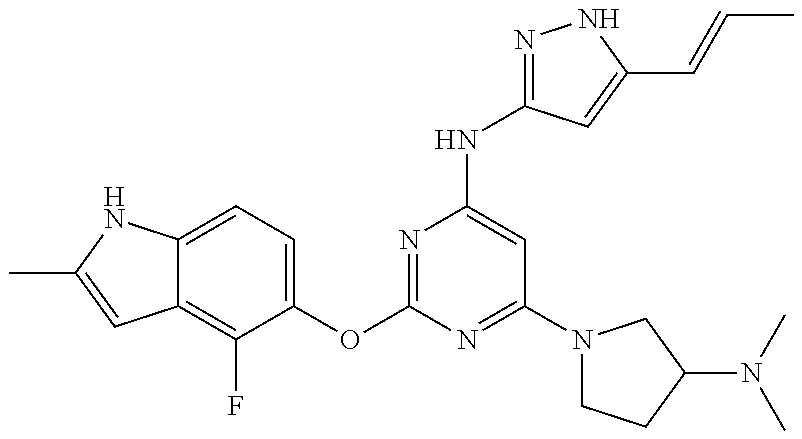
C12=C(F)C(OC3=NC(NC4=NNC(C=CC)=C4)=CC(N4CCC(N(C)C)C4)=N3)=CC=C1NC(C)=C2
